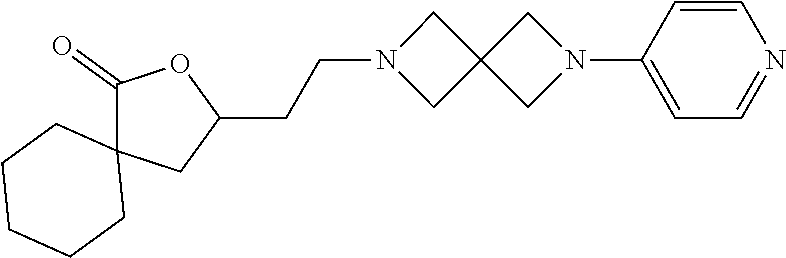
N1(CCC2OC(=O)C3(C2)CCCCC3)CC2(C1)CN(C1=CC=NC=C1)C2
